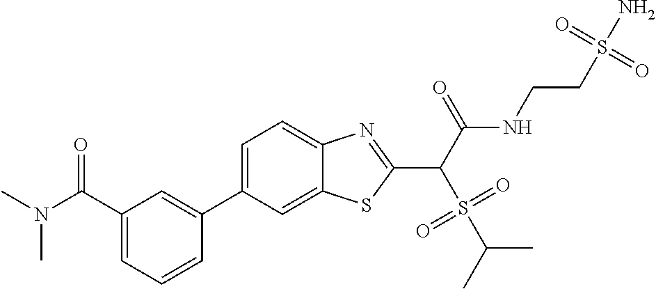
C1=C(C2=CC(C(N(C)C)=O)=CC=C2)C=C2C(=C1)N=C(C(C(NCCS(N)(=O)=O)=O)S(=O)(=O)C(C)C)S2
